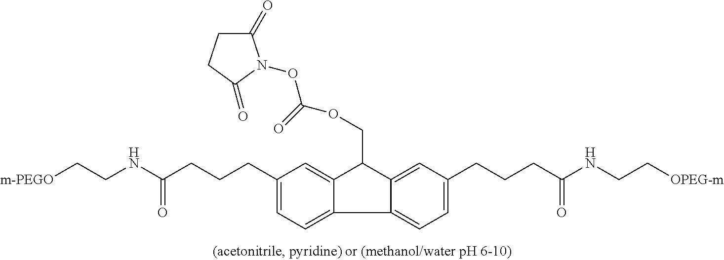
[m-PEGO]CCNC(CCCC1=CC=C2C(=C1)C(COC(=O)ON1C(=O)CCC1=O)C1=CC(CCCC(NCC[OPEG-m])=O)=CC=C21)=O
